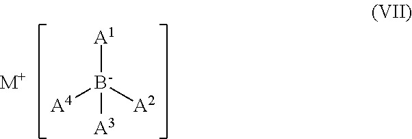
[A4][B-]([A2])([A1])[A3].[M+]
